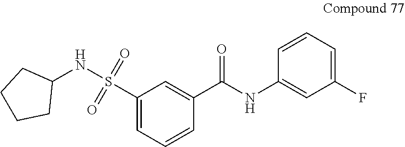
C1(C(NC2=CC(F)=CC=C2)=O)=CC(S(NC2CCCC2)(=O)=O)=CC=C1
